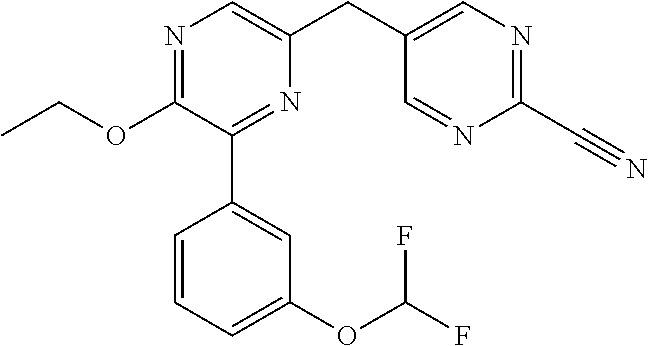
N1=C(OCC)C(C2=CC(OC(F)F)=CC=C2)=NC(CC2=CN=C(C#N)N=C2)=C1
